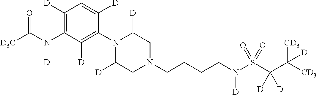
C1([D])=C(N(C([D3C])=O)[D])C([D])=C(N2C([D])CN(CCCCN(S(C(C([CD3])([CD3])[D])([D])[D])(=O)=O)[D])CC2[D])C([D])=C1
